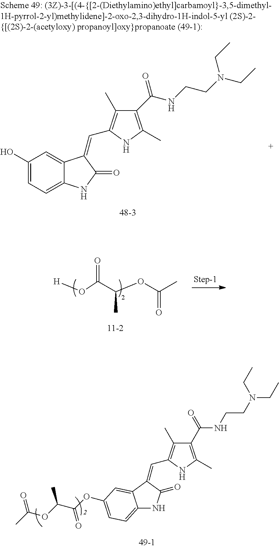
O(C(C(OC(C)=O)C)=O)[H].C(C1=C(C)C(C(NCCN(CC)CC)=O)=C(C)N1)=C1C(=O)NC2=CC=C(OC(C(OC(C)=O)C)=O)C=C21.C1(O)=CC=C2C(=C1)C(=CC1=C(C)C(C(NCCN(CC)CC)=O)=C(C)N1)C(=O)N2
